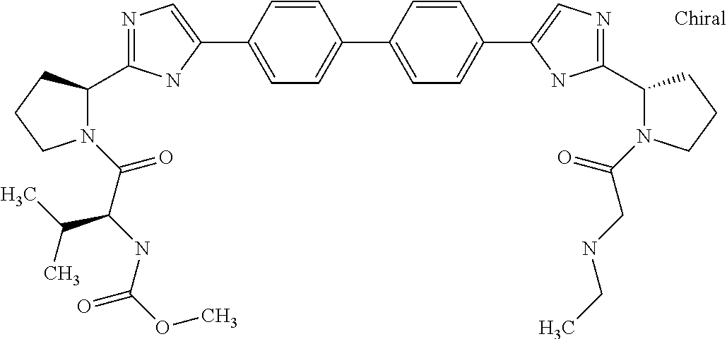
C1=C(C2=CN=C(C3N(C(C(NC(OC)=O)C(C)C)=O)CCC3)N2)C=CC(C2=CC=C(C3=CN=C(C4N(C(=O)CNCC)CCC4)N3)C=C2)=C1
